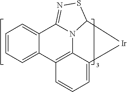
C1=CC=C2C(=C1)C1=NSC3N1C1=C2C=CC=C1[Ir]3
